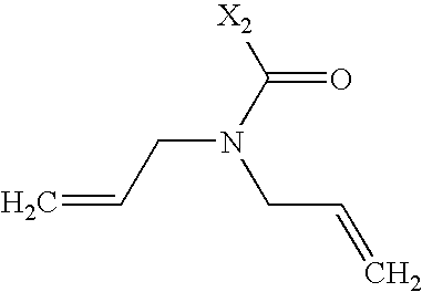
N(CC=C)(CC=C)C([X2])=O
